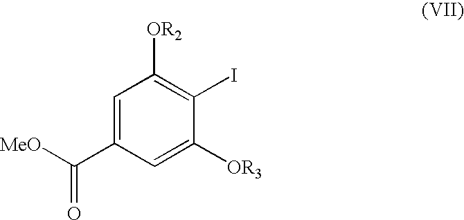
C1=C(C([MeO])=O)C=C([OR3])C(I)=C1[OR2]
